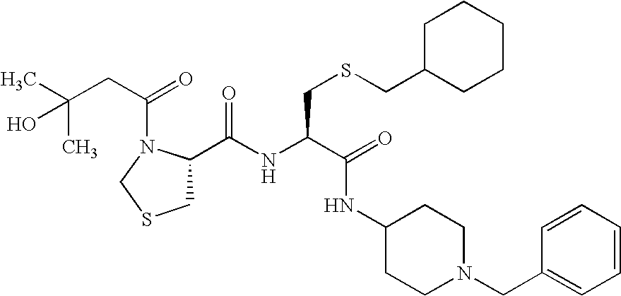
C1(C(NC(C(=O)NC2CCN(CC3=CC=CC=C3)CC2)CSCC2CCCCC2)=O)CSCN1C(CC(C)(C)O)=O
